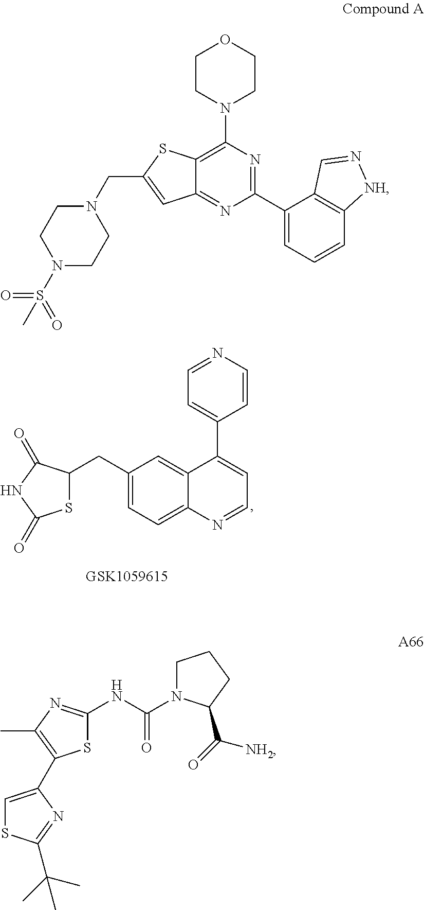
C1(CC2SC(=O)NC2=O)=CC=C2C(=C1)C(C1=CC=NC=C1)=CC=N2.N1(S(C)(=O)=O)CCN(CC2=CC3=NC(C4=CC=CC5=C4C=N[NH]5)=NC(N4CCOCC4)=C3S2)CC1.S1C(NC(=O)N2CCCC2C(=O)[NH2])=NC(C)=C1C1=CSC(C(C)(C)C)=N1
